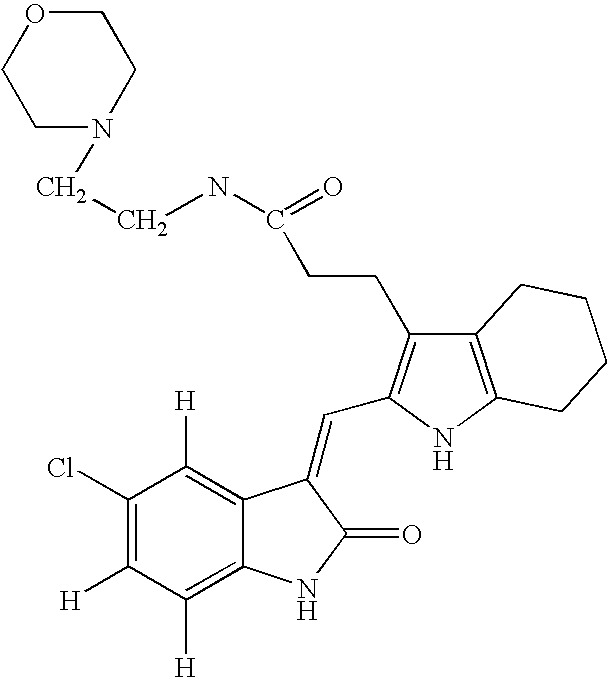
C1(Cl)=C([H])C([H])=C2C(=C1[H])C(=CC1=C(CCC(NCCN3CCOCC3)=O)C3=C(N1)CCCC3)C(=O)N2
